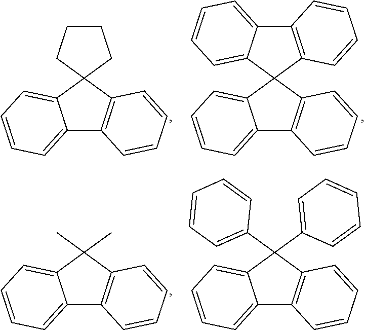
C12=CC=CC=C1C1(C3=C2C=CC=C3)C2=C(C3=CC=CC=C13)C=CC=C2.C12=CC=CC=C1C1(C3=C2C=CC=C3)CCCC1.C12=CC=CC=C1C(C)(C)C1=C2C=CC=C1.C12=CC=CC=C1C(C1=CC=CC=C1)(C1=CC=CC=C1)C1=C2C=CC=C1
